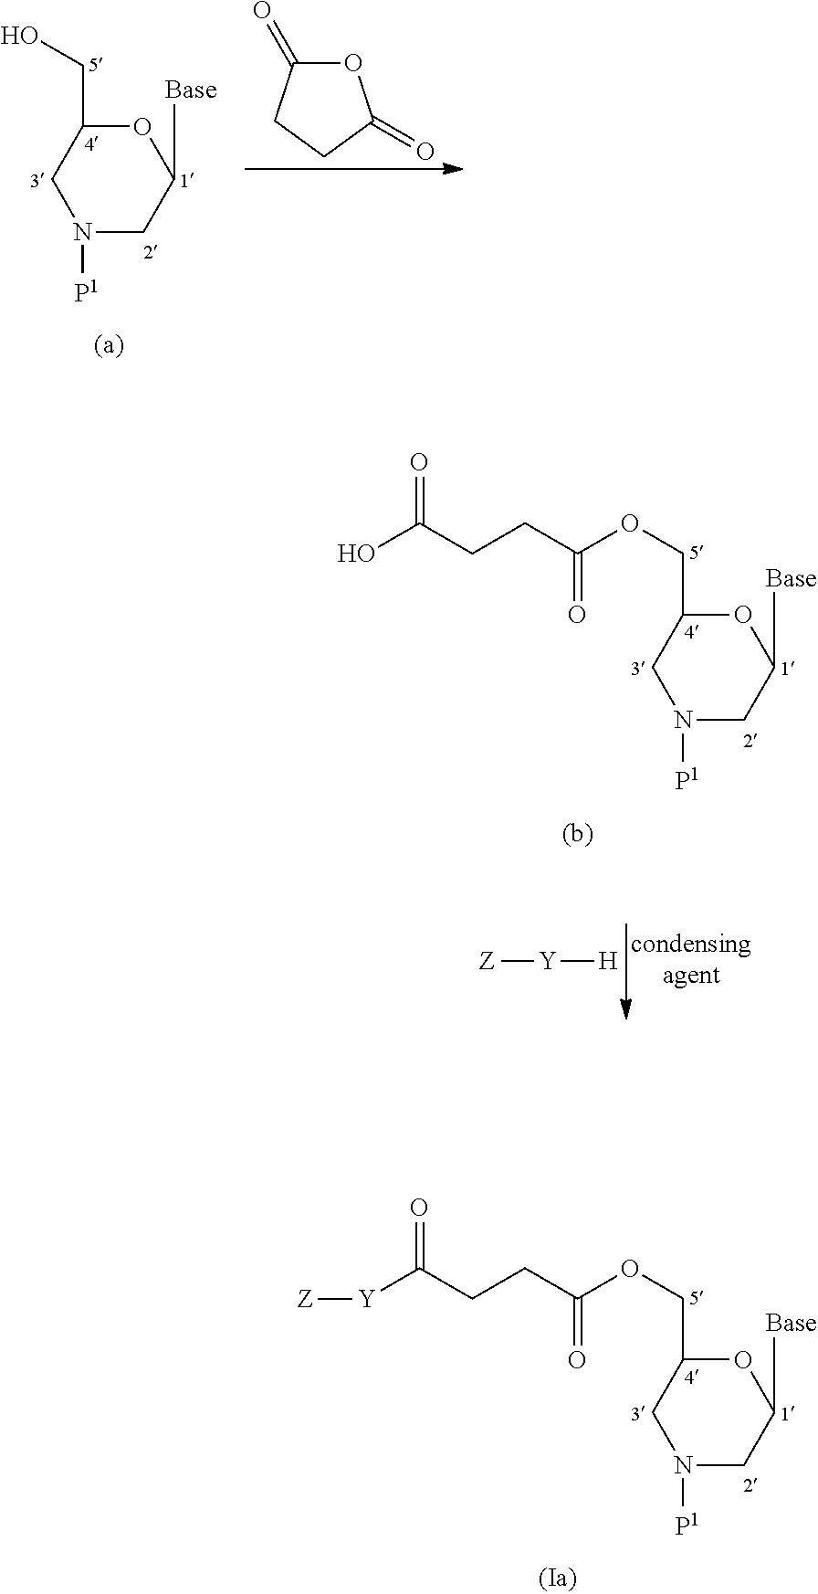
O1C(CO)CN([P1])CC1[Base].O1C(=O)CCC1=O.O1C(COC(CCC(O)=O)=O)CN([P1])CC1[Base].[Z][Y][H].O1C(COC(CCC([Y][Z])=O)=O)CN([P1])CC1[Base]
